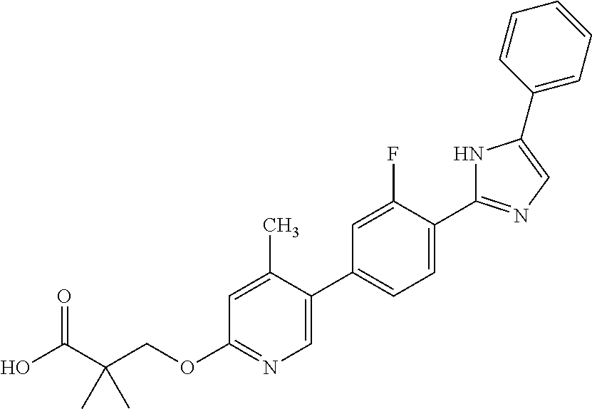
OC(C(COC1=NC=C(C2=CC=C(C3=NC=C(C4=CC=CC=C4)N3)C(F)=C2)C(C)=C1)(C)C)=O
